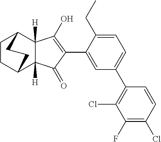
C1=C(C2=C(O)C3([H])C([H])(C2=O)C2CCC3CC2)C(CC)=CC=C1C1=C(Cl)C(F)=C(Cl)C=C1
